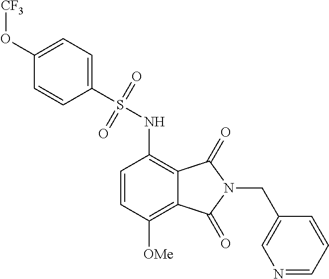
C1(O[CF3])=CC=C(S(=O)(=O)NC2=C3C(=C([OMe])C=C2)C(=O)N(CC2=CN=CC=C2)C3=O)C=C1
